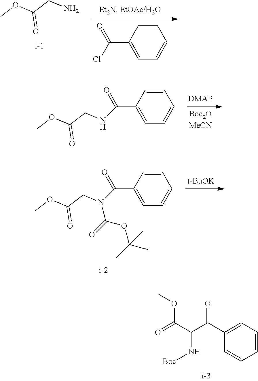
C1=CC(C(Cl)=O)=CC=C1.COC(CN)=O.C1=CC(C(=O)NCC(OC)=O)=CC=C1.C1=CC(C(=O)N(CC(OC)=O)C(=O)OC(C)(C)C)=CC=C1.[t-BuOK].C1=CC=C(C(C(C(=O)OC)N[Boc])=O)C=C1
